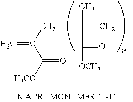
C(C)C(CC(=C)C([H3CO])=O)(C)C(=O)[OCH3]
